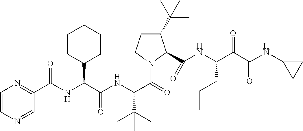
C1=CN=CC(C(NC(C(NC(C(=O)N2C(C(NC(C(C(NC3CC3)=O)=O)CCC)=O)C(C(C)(C)C)CC2)C(C)(C)C)=O)C2CCCCC2)=O)=N1
